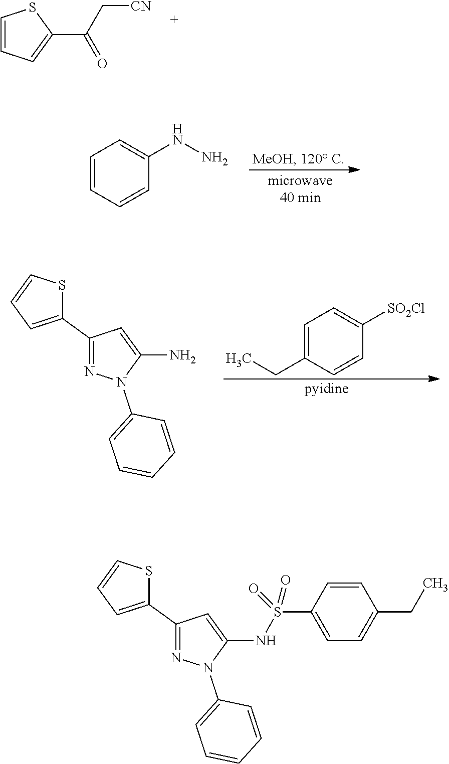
C(C(C1=CC=CS1)=O)[CN].C1=CC=CC(NN)=C1.C1=C(CC)C=CC([SO2Cl])=C1.C1(C2=CC=CS2)=NN(C2=CC=CC=C2)C(N)=C1.C1=CC(S(NC2=CC(C3=CC=CS3)=NN2C2=CC=CC=C2)(=O)=O)=CC=C1CC
